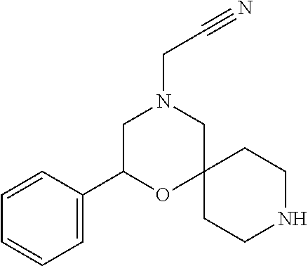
C1C(C2=CC=CC=C2)OC2(CN1CC#N)CCNCC2
